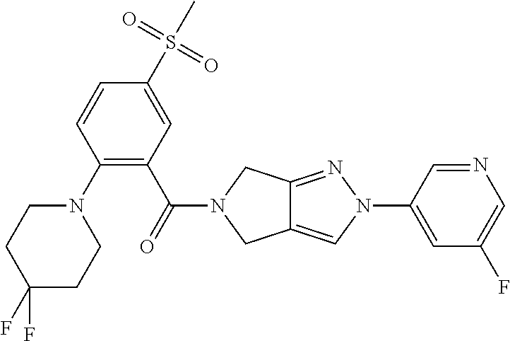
N1(C2=C(C(=O)N3CC4=CN(C5=CC(F)=CN=C5)N=C4C3)C=C(S(C)(=O)=O)C=C2)CCC(F)(F)CC1
